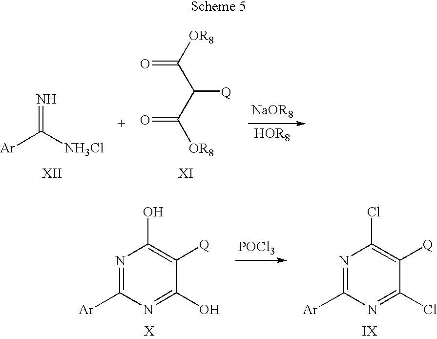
[Ar]C([NH3Cl])=N.[OR8]C(C(C([OR8])=O)[Q])=O.[POCl3].N1=C([Ar])N=C(O)C([Q])=C1O.N1=C([Ar])N=C(Cl)C([Q])=C1Cl
